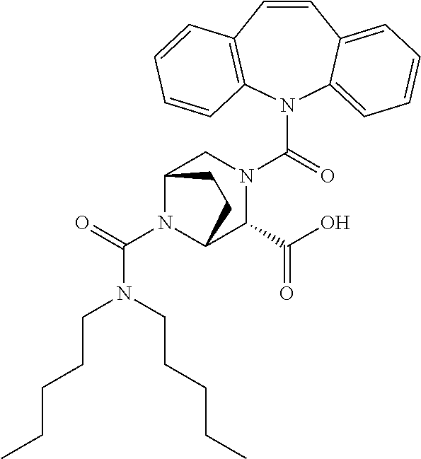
N1(C(=O)N2CC3N(C(=O)N(CCCCC)CCCCC)C(C2C(O)=O)CC3)C2=CC=CC=C2C=CC2=C1C=CC=C2
